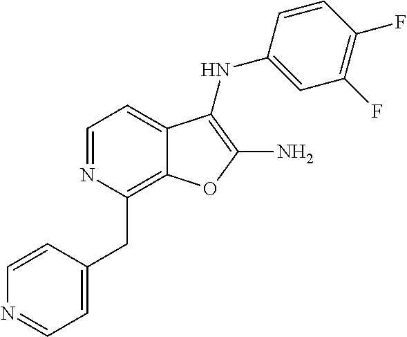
C1=NC(CC2=CC=NC=C2)=C2C(=C1)C(NC1=CC(F)=C(F)C=C1)=C(N)O2
